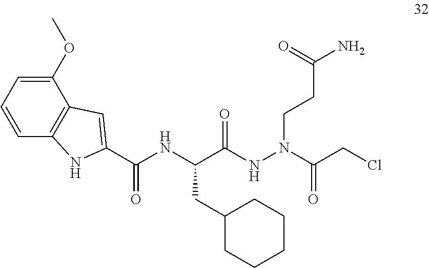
C(C(NN(CCC(N)=O)C(CCl)=O)=O)(NC(C1=CC2=C(N1)C=CC=C2OC)=O)CC1CCCCC1
